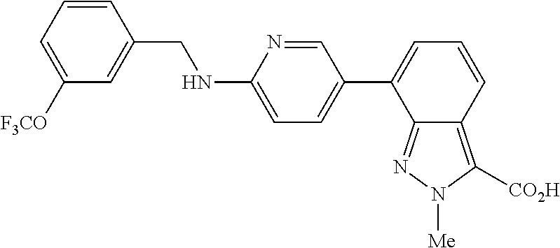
C1=CC(CNC2=CC=C(C3=CC=CC4=C([CO2H])N([Me])N=C34)C=N2)=CC([F3CO])=C1
